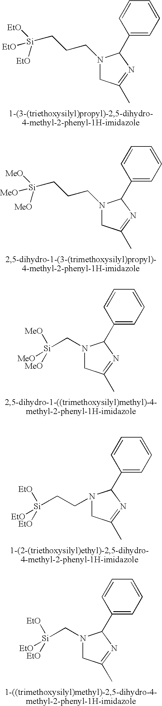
C1(C2N(CCC[Si]([EtO])([EtO])[EtO])CC(C)=N2)=CC=CC=C1.C1(C2N(CCC[Si]([MeO])([MeO])[MeO])CC(C)=N2)=CC=CC=C1.C1(C2N(C[Si]([MeO])([MeO])[MeO])CC(C)=N2)=CC=CC=C1.C1(C2N=C(C)CN2CC[Si]([EtO])([EtO])[EtO])=CC=CC=C1.C1(C2N(C[Si]([EtO])([EtO])[EtO])CC(C)=N2)=CC=CC=C1
